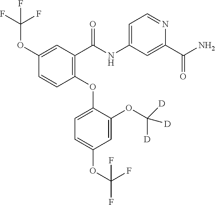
C1(OC2=CC=C(OC(F)(F)F)C=C2OC([D])([D])[D])=C(C(NC2=CC=NC(C(N)=O)=C2)=O)C=C(OC(F)(F)F)C=C1
